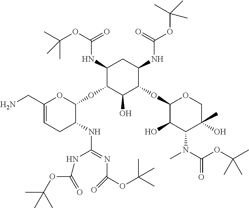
C1(CN)=CCC(NC(=NC(OC(C)(C)C)=O)NC(=O)OC(C)(C)C)C(OC2C(O)C(OC3C(O)C(N(C(OC(C)(C)C)=O)C)C(C)(O)CO3)C(NC(OC(C)(C)C)=O)CC2NC(OC(C)(C)C)=O)O1
